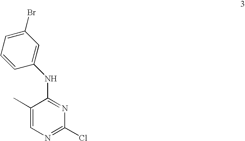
C1(Cl)=NC=C(C)C(NC2=CC(Br)=CC=C2)=N1
